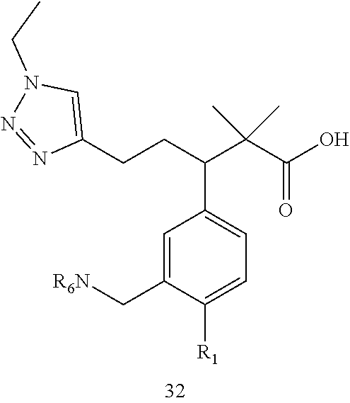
C1=C(C[R6N])C([R1])=CC=C1C(C(C(O)=O)(C)C)CCC1=CN(CC)N=N1
